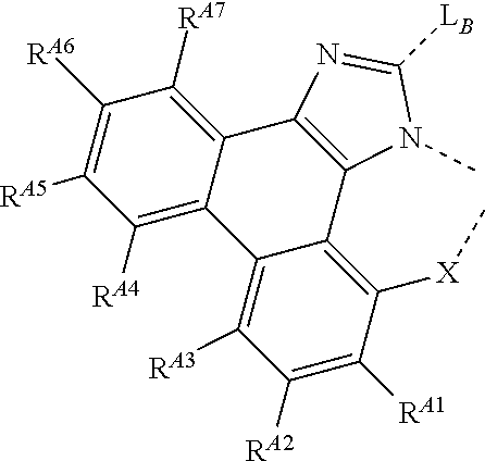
C12=C(N=C([LB])N1C)C1=C([RA7])C([RA6])=C([RA5])C([RA4])=C1C1=C([RA3])C([RA2])=C([RA1])C([X]C)=C21
